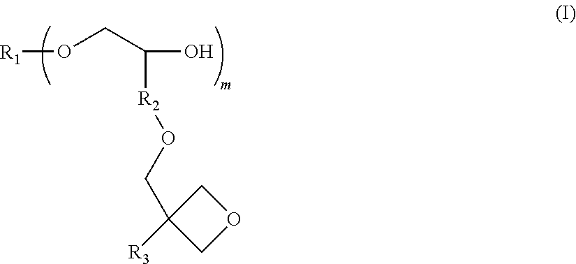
O(CC([R2]OCC1([R3])COC1)O)[R1]
